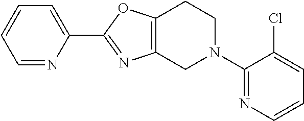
C1=NC(C2=NC3=C(O2)CCN(C2=NC=CC=C2Cl)C3)=CC=C1
